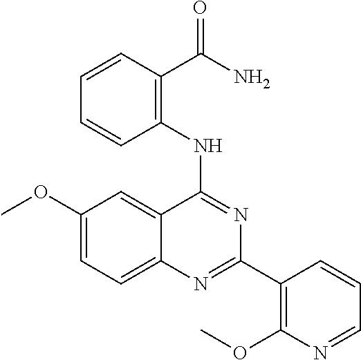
C1(OC)=CC=C2C(=C1)C(NC1=C(C(N)=O)C=CC=C1)=NC(C1=C(OC)N=CC=C1)=N2
